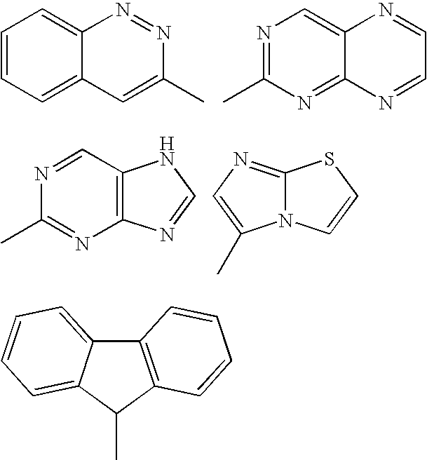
C1=CC=C2C(=C1)N=NC(C)=C2.N1=C(C)N=C2C(=C1)N=CC=N2.N1=CC2=C(N=C1C)N=CN2.N12C(=NC=C1C)SC=C2.C12=C(C(C)C3=CC=CC=C13)C=CC=C2
